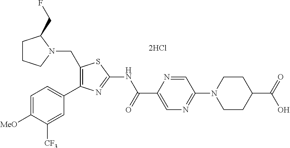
C1(CN2C(CF)CCC2)=C(C2=CC=C([MeO])C([CF3])=C2)N=C(NC(C2=CN=C(N3CCC(C(=O)O)CC3)C=N2)=O)S1.[2HCl]
